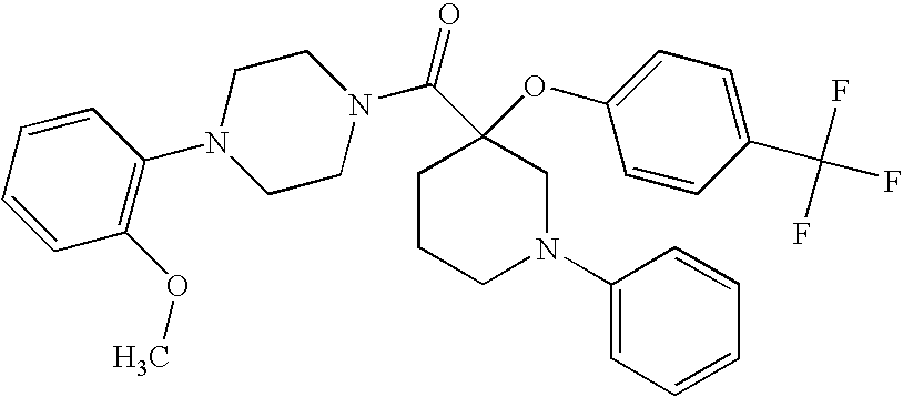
C1=CC=CC(N2CCN(C(C3(OC4=CC=C(C(F)(F)F)C=C4)CCCN(C4=CC=CC=C4)C3)=O)CC2)=C1OC
